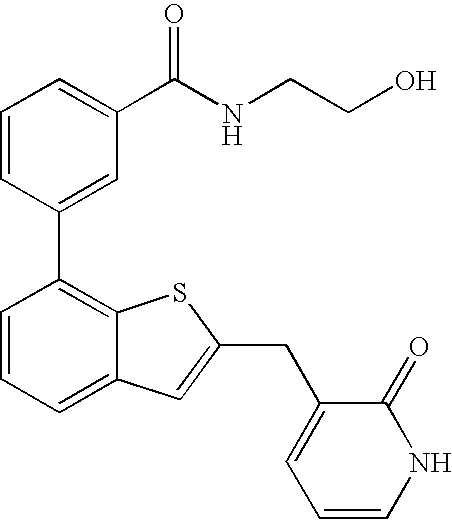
C1=CC(C2=C3C(=CC=C2)C=C(CC2=CC=CNC2=O)S3)=CC(C(NCCO)=O)=C1
